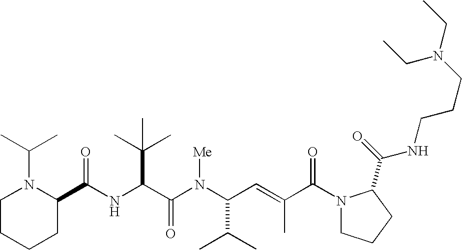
N(C(C(N(C(C(C)C)C=C(C)C(N1CCCC1C(=O)NCCCN(CC)CC)=O)[Me])=O)C(C)(C)C)C(C1N(C(C)C)CCCC1)=O
